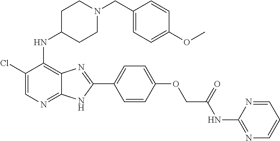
C1(Cl)=CN=C2C(=C1NC1CCN(CC3=CC=C(OC)C=C3)CC1)N=C(C1=CC=C(OCC(NC3=NC=CC=N3)=O)C=C1)N2
